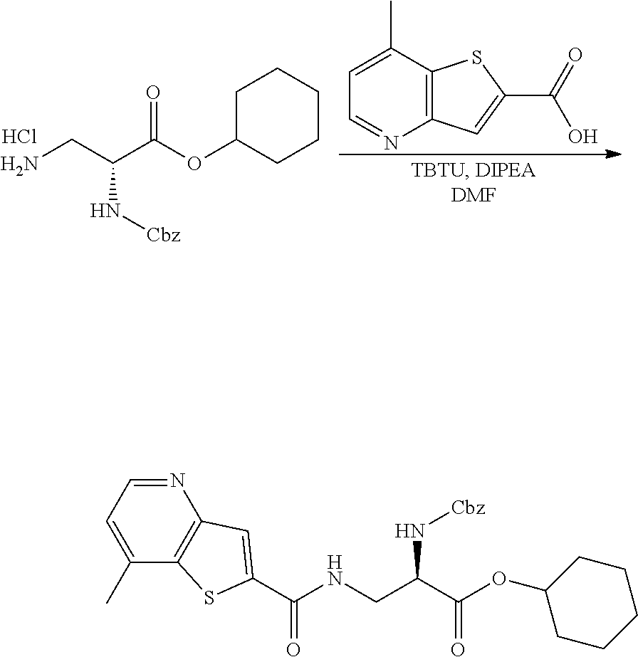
C12=C(C(C)=CC=N1)SC(C(O)=O)=C2.C1C(OC(=O)C(CN)N[Cbz])CCCC1.Cl.N1=CC=C(C)C2=C1C=C(C(NCC(C(OC1CCCCC1)=O)N[Cbz])=O)S2
